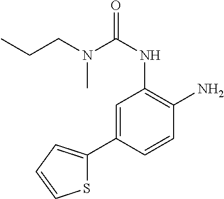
C(N(C(NC1=C(N)C=CC(C2=CC=CS2)=C1)=O)C)CC
